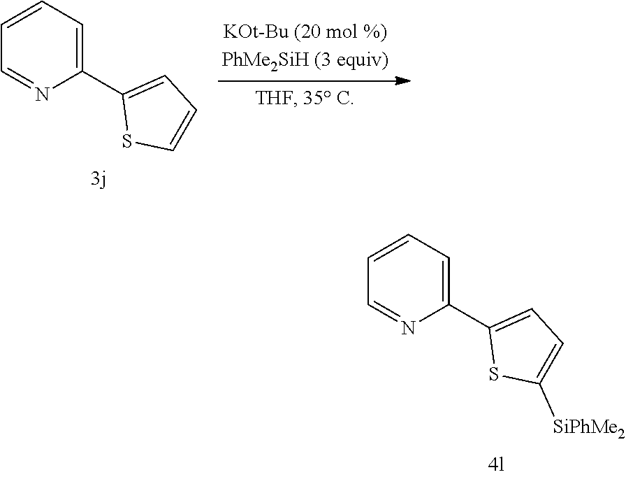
C1(C2=CC=CS2)=CC=CC=N1.C1(C2=CC=C([SiPhMe2])S2)=CC=CC=N1
